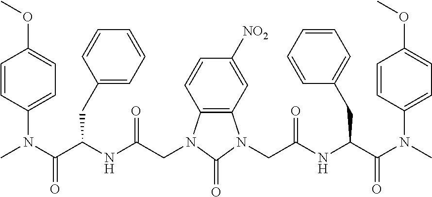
C12=C(C=C([NO2])C=C1)N(CC(NC(C(N(C)C1=CC=C(OC)C=C1)=O)CC1=CC=CC=C1)=O)C(=O)N2CC(NC(C(N(C)C1=CC=C(OC)C=C1)=O)CC1=CC=CC=C1)=O
